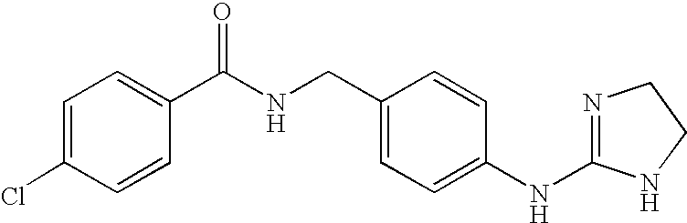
C1=C(Cl)C=CC(C(NCC2=CC=C(NC3=NCCN3)C=C2)=O)=C1
